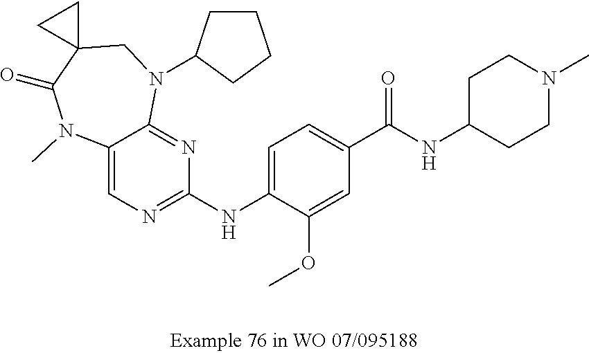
C12=CN=C(NC3=CC=C(C(NC4CCN(C)CC4)=O)C=C3OC)N=C1N(C1CCCC1)CC1(C(=O)N2C)CC1
